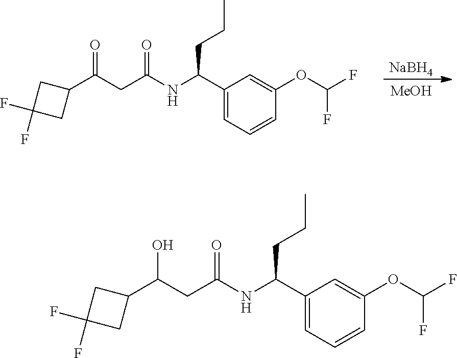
[NaBH4].[MeOH].C(CC(=O)NC(C1=CC=CC(OC(F)F)=C1)CCC)(=O)C1CC(F)(F)C1.C1(C(O)CC(=O)NC(C2=CC=CC(OC(F)F)=C2)CCC)CC(F)(F)C1
